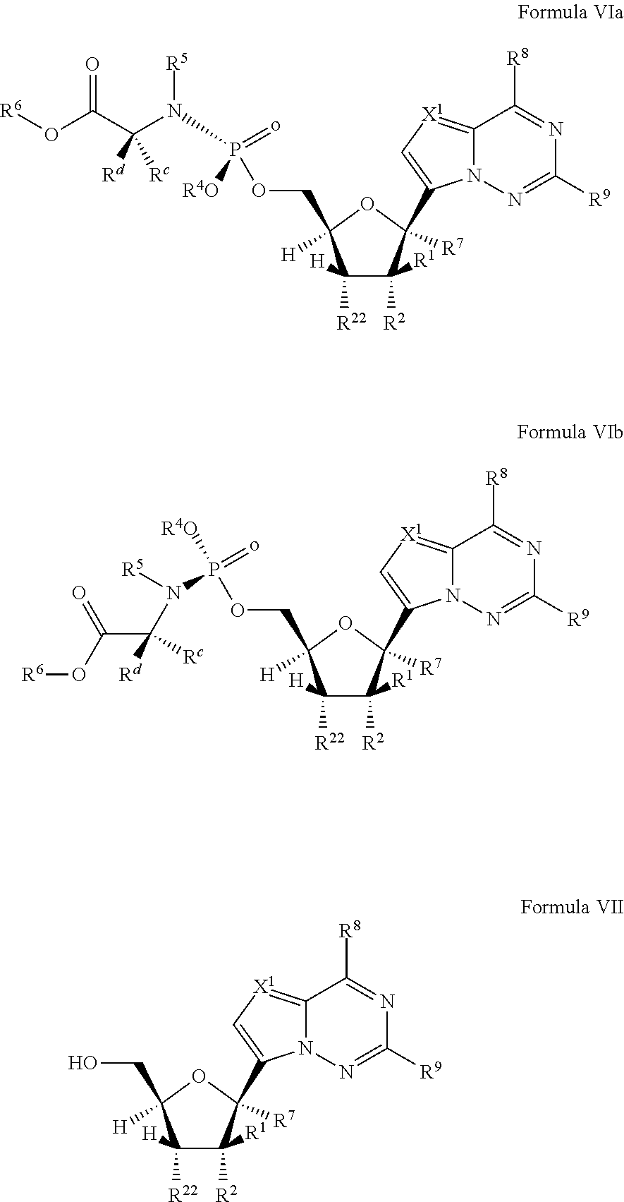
C1([R22])([H])C([R2])([R1])C(C2=C[X1]=C3N2N=C([R9])N=C3[R8])([R7])OC1([H])COP(N([R5])C([Rc])(C(=O)O[R6])[Rd])(=o)[R4O].C1([R22])([H])C([R2])([R1])C(C2=C[X1]=C3N2N=C([R9])N=C3[R8])([R7])OC1([H])COP([R4O])(=o)N(C(C(=O)O[R6])([Rd])[Rc])[R5].C1([R22])([H])C([R2])([R1])C(C2=C[X1]=C3N2N=C([R9])N=C3[R8])([R7])OC1([H])CO
